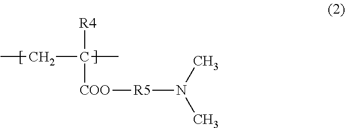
[R4]C([COO][R5]N(C)C)(C)CC
